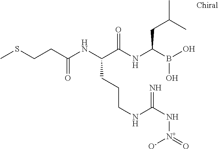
C(C(NC(C(NC(B(O)O)CC(C)C)=O)CCCNC(N[N+](=O)[O-])=N)=O)CSC
